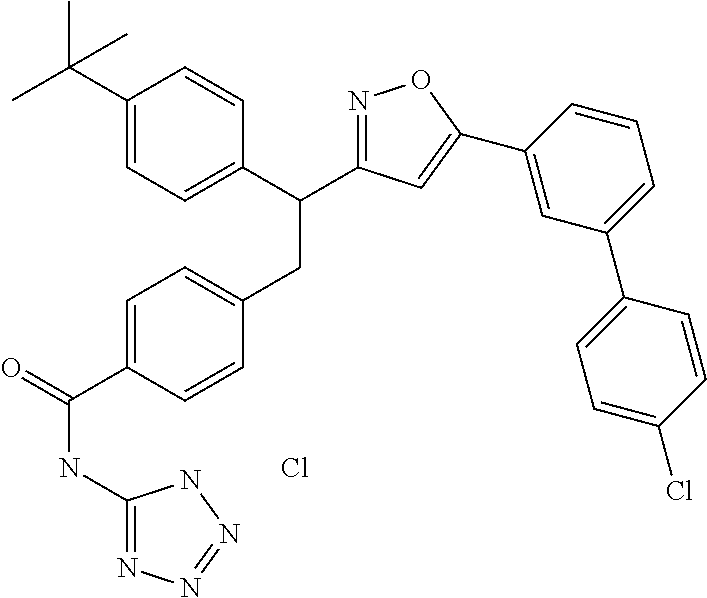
C1(C(C)(C)C)=CC=C(C(CC2=CC=C(C(=O)NC3=NN=NN3)C=C2)C2=NOC(C3=CC(C4=CC=C(Cl)C=C4)=CC=C3)=C2)C=C1.Cl
